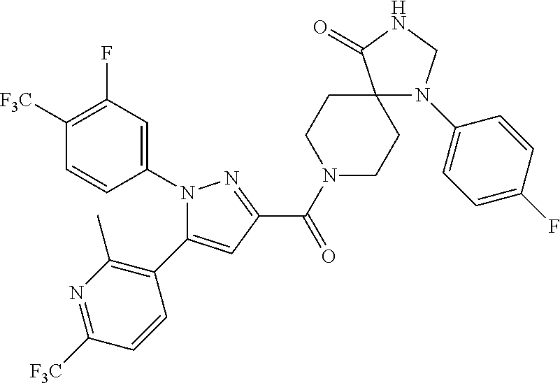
C1([F3C])=C(F)C=C(N2C(C3=C(C)N=C([F3C])C=C3)=CC(C(N3CCC4(CC3)N(C3=CC=C(F)C=C3)CNC4=O)=O)=N2)C=C1
